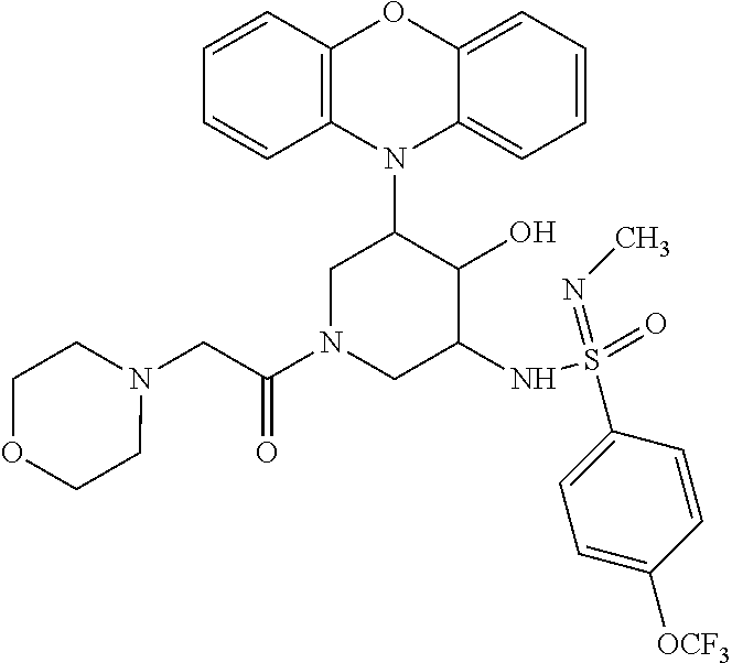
N1(C2CN(C(CN3CCOCC3)=O)CC(NS(=O)(=NC)C3=CC=C([OCF3])C=C3)C2O)C2=C(C=CC=C2)OC2=CC=CC=C12
